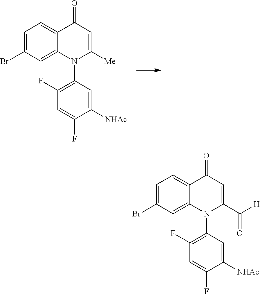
C1=C(Br)C=C2C(=C1)C(=O)C=C([Me])N2C1=C(F)C=C(F)C([NHAc])=C1.C1=C(Br)C=C2C(=C1)C(=O)C=C(C([H])=O)N2C1=C(F)C=C(F)C([NHAc])=C1
